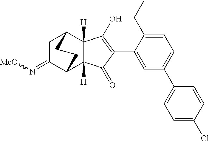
C1C(=N[MeO])C2C3([H])C([H])(C1CC2)C(O)=C(C1=CC(C2=CC=C(Cl)C=C2)=CC=C1CC)C3=O
